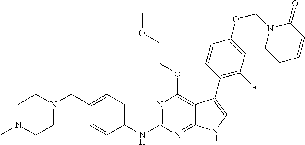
C1N(C)CCN(CC2=CC=C(NC3=NC(OCCOC)=C4C(=N3)NC=C4C3=C(F)C=C(OCN4C=CC=CC4=O)C=C3)C=C2)C1
